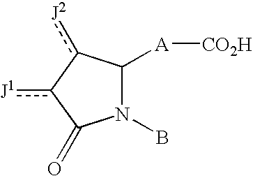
N1(B)C([A][CO2H])c([J2])-c([J1])C1=O
